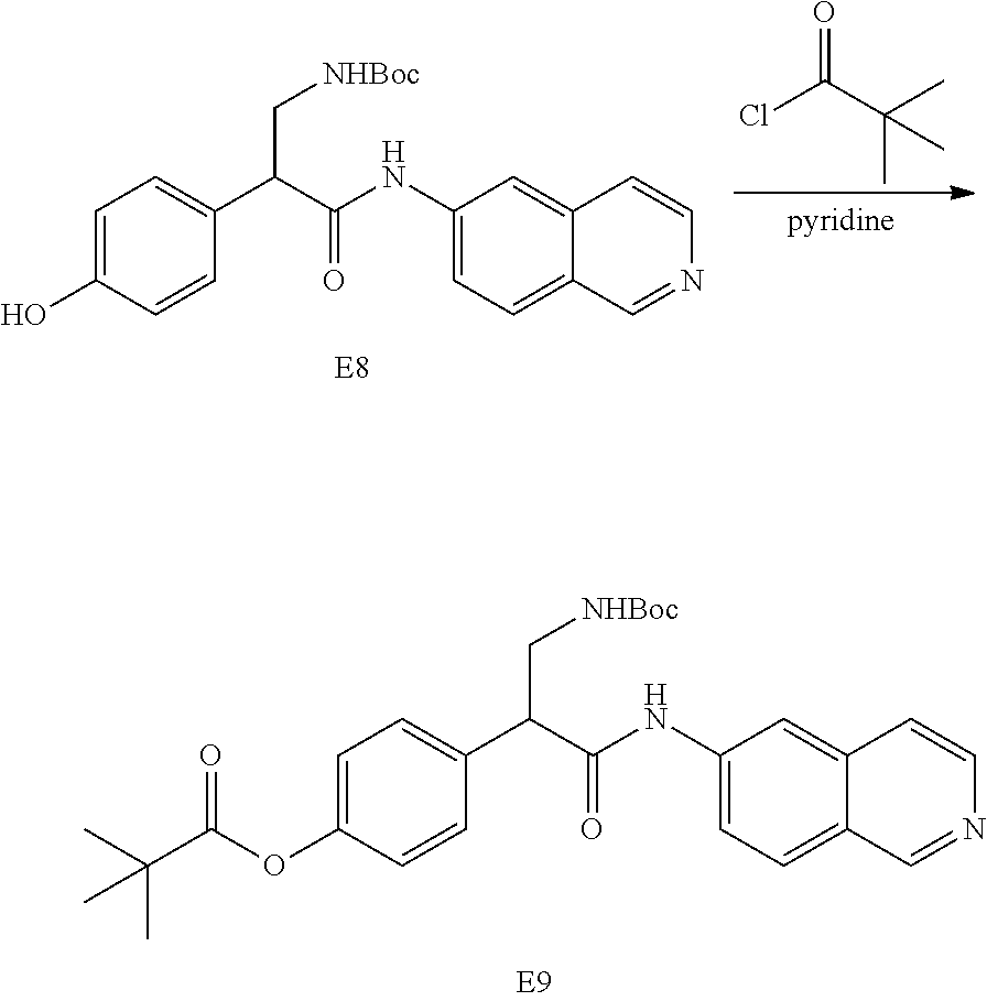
C1=C(O)C=CC(C(C(NC2=CC=C3C(=C2)C=CN=C3)=O)C[NHBoc])=C1.ClC(C(C)(C)C)=O.C1=C(OC(C(C)(C)C)=O)C=CC(C(C(NC2=CC=C3C(=C2)C=CN=C3)=O)C[NHBoc])=C1
